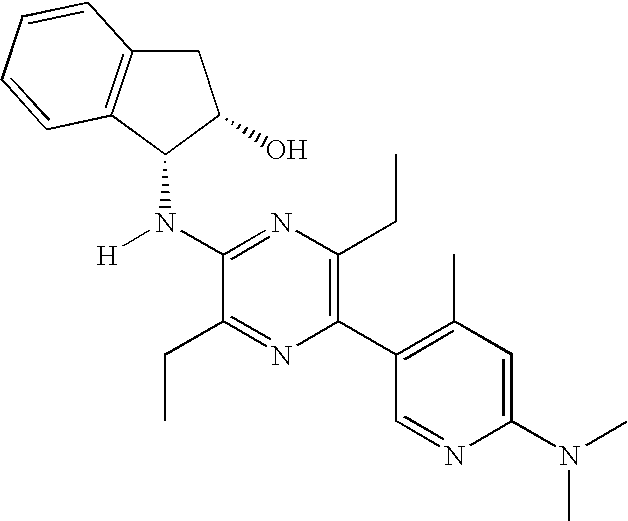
C1(N(C2C3=C(CC2O)C=CC=C3)[H])=NC(CC)=C(C2=C(C)C=C(N(C)C)N=C2)N=C1CC
